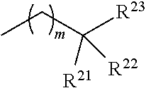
CCC([R23])([R21])[R22]
